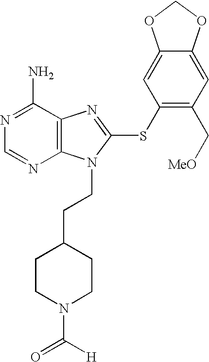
N1=C(N)C2=C(N=C1)N(CCC1CCN(C([H])=O)CC1)C(SC1=C(C[MeO])C=C3C(=C1)OCO3)=N2
